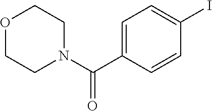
C1=C(C(N2CCOCC2)=O)C=CC(I)=C1
